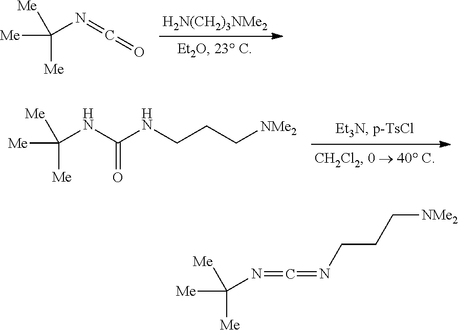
[H2N(CH2)3NMe2].[Me]C([Me])([Me])N=C=O.[Me]C([Me])([Me])NC(NCCC[NMe2])=O.[Me]C([Me])([Me])N=C=NCCC[NMe2]
